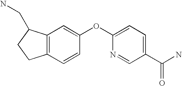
C12=C(C=CC(OC3=CC=C(C(N)=O)C=N3)=C1)CCC2CN
